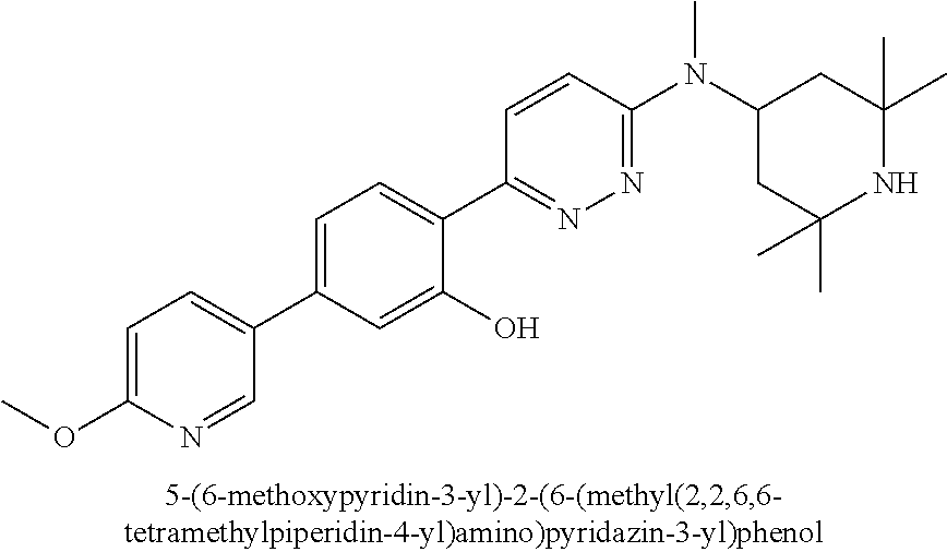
C1=C(OC)N=CC(C2=CC=C(C3=NN=C(N(C4CC(C)(C)NC(C)(C)C4)C)C=C3)C(O)=C2)=C1
